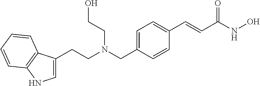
C1=C(CCN(CC2=CC=C(C=CC(NO)=O)C=C2)CCO)C2=C(N1)C=CC=C2
